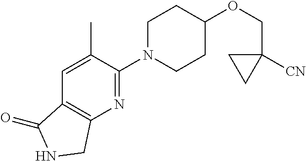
C1N(C2=NC3=C(C=C2C)C(=O)NC3)CCC(OCC2([CN])CC2)C1
